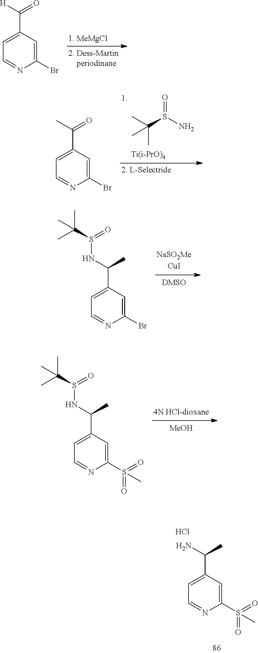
C1(S(=O)(=O)C)=CC(C(N)C)=CC=N1.Cl.C1(Br)=CC(C([H])=O)=CC=N1.CC(S(N)=O)(C)C.C1(Br)=CC(C(C)=O)=CC=N1.C1(Br)=CC(C(NS(C(C)(C)C)=O)C)=CC=N1.[MeOH].C1(S(=O)(=O)C)=CC(C(NS(C(C)(C)C)=O)C)=CC=N1
